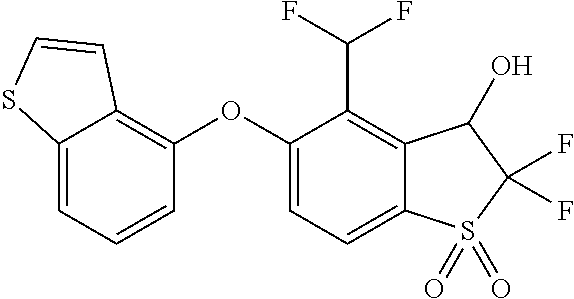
C12=CC=CC(OC3=CC=C4C(=C3C(F)F)C(O)C(F)(F)S4(=O)=O)=C1C=CS2
